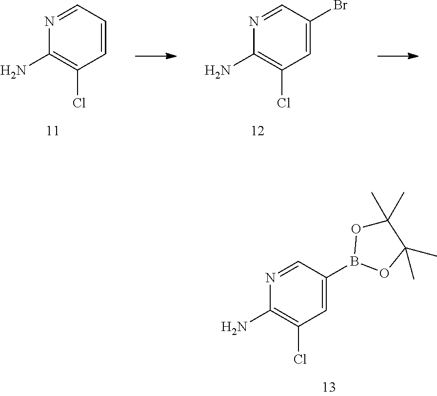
C1=CC=NC(N)=C1Cl.C1=C(Br)C=NC(N)=C1Cl.C1=C(B2OC(C)(C)C(C)(C)O2)C=NC(N)=C1Cl
